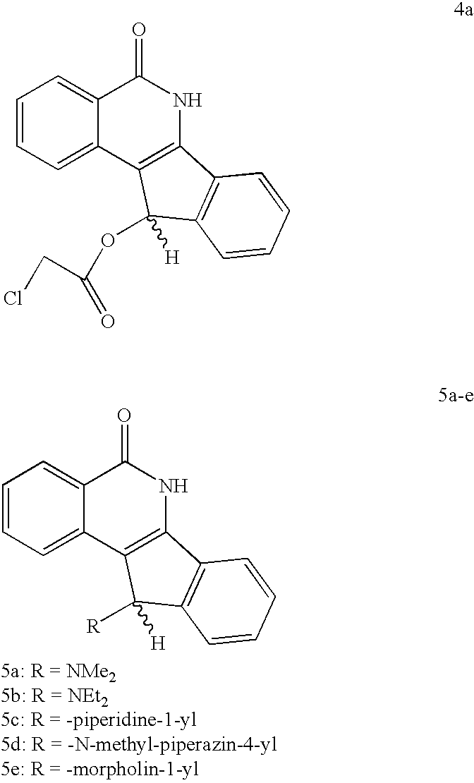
C1=CC=C2C(=C1)C(=O)NC1=C2C([H])([R])C2=C1C=CC=C2.C1=CC=C2C(=C1)C(=O)NC1=C2C([H])(OC(=O)CCl)C2=C1C=CC=C2
